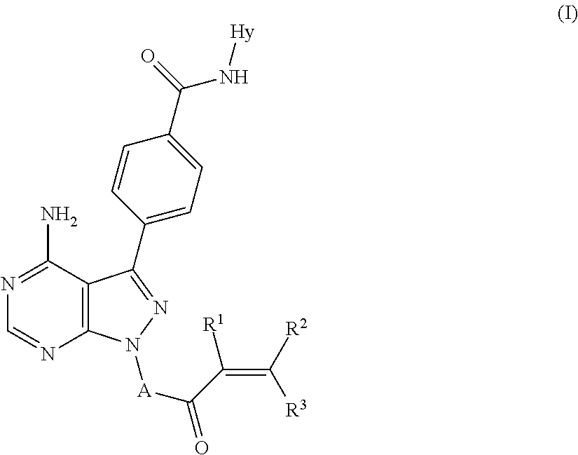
C12=C(C(N)=NC=N1)C(C1=CC=C(C(=O)N[Hy])C=C1)=NN2[A]C(=O)C([R1])=C([R2])[R3]
